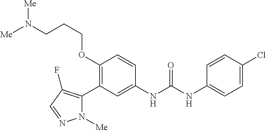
C1(OCCCN([Me])[Me])=C(C2=C(F)C=NN2[Me])C=C(NC(=O)NC2=CC=C(Cl)C=C2)C=C1
